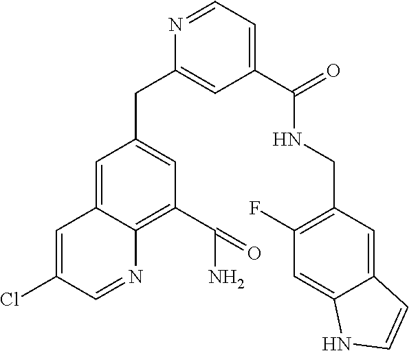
C1=C2C(=C(C(=O)N)C=C1CC1=CC(C(=O)NCC3=C(F)C=C4C(=C3)C=CN4)=CC=N1)N=CC(Cl)=C2
